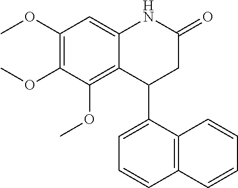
C1(OC)=C(OC)C(OC)=C2C(=C1)NC(=O)CC2C1=CC=CC2=C1C=CC=C2
